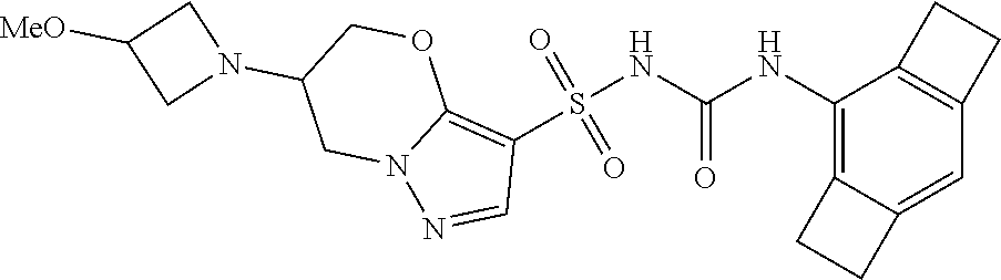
S(NC(NC1=C2C(=CC3=C1CC3)CC2)=O)(C1=C2N(N=C1)CC(N1CC([MeO])C1)CO2)(=O)=O
